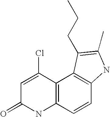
C12=C(C=CC3=C1C(CCC)=C(C)N3)NC(=O)C=C2Cl
